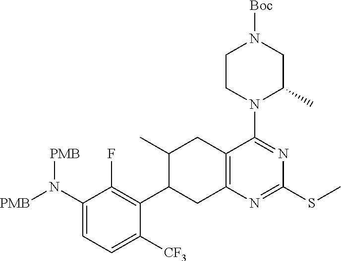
C1([CF3])=CC=C(N([PMB])[PMB])C(F)=C1C1CC2=C(CC1C)C(N1C(C)CN([Boc])CC1)=NC(SC)=N2
